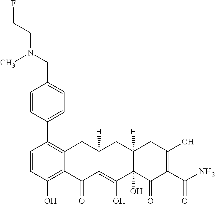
C1=CC(O)=C2C(=C1C1=CC=C(CN(CCF)C)C=C1)CC1([H])C(=C(O)C3(O)C([H])(C1)CC(O)=C(C(N)=O)C3=O)C2=O
